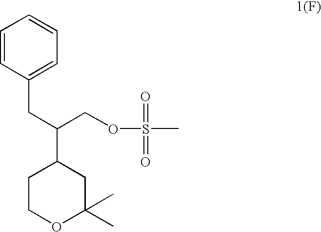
C1COC(C)(C)CC1C(COS(C)(=O)=O)CC1=CC=CC=C1
